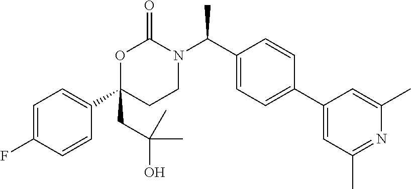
C1=C(F)C=CC(C2(CC(O)(C)C)CCN(C(C3=CC=C(C4=CC(C)=NC(C)=C4)C=C3)C)C(=O)O2)=C1
